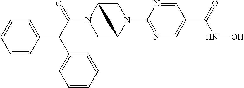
C1=CC=CC(C(C(=O)N2CC3N(C4=NC=C(C(NO)=O)C=N4)CC2C3)C2=CC=CC=C2)=C1
